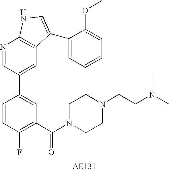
C1(C(N2CCN(CCN(C)C)CC2)=O)=C(F)C=CC(C2=CC3=C(N=C2)NC=C3C2=CC=CC=C2OC)=C1
